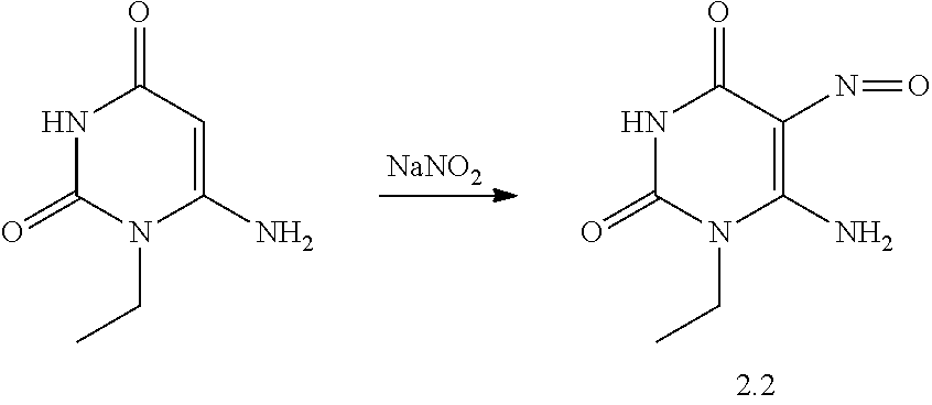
[NaNO2].N1C(=O)N(CC)C(N)=CC1=O.N1C(=O)N(CC)C(N)=C(N=O)C1=O
